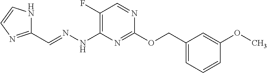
C1(OCC2=CC=CC(OC)=C2)=NC(NN=CC2=NC=CN2)=C(F)C=N1
